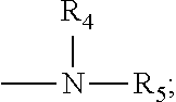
CN([R4])[R5]
